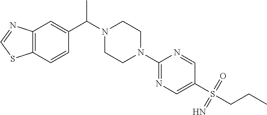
C12=C(C=CC(C(N3CCN(C4=NC=C(S(CCC)(=O)=N)C=N4)CC3)C)=C1)SC=N2
